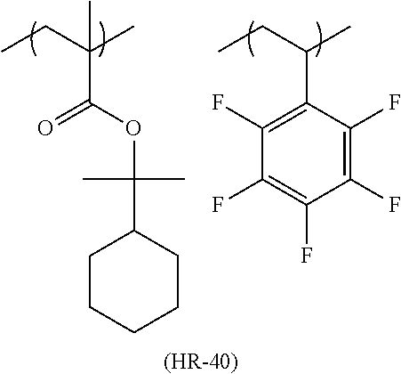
CCC(C)(C)C(OC(C1CCCCC1)(C)C)=O.CCC(C)C1=C(F)C(F)=C(F)C(F)=C1F.[(HR-40)]
